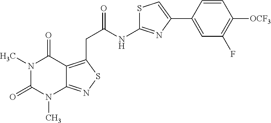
N1(C)C(=O)N(C)C2=NSC(CC(NC3=NC(C4=CC(F)=C([OCF3])C=C4)=CS3)=O)=C2C1=O
